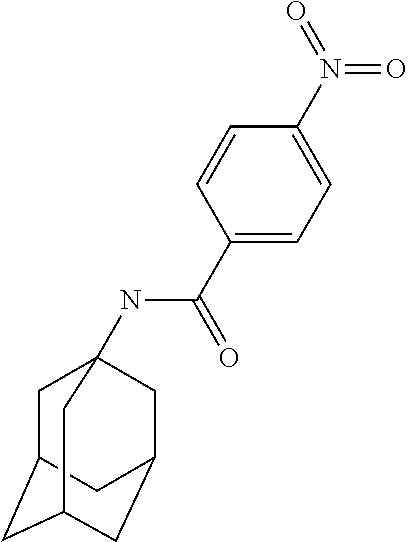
C1(N(=O)=O)=CC=C(C(NC23CC4CC(CC(C2)C4)C3)=O)C=C1
